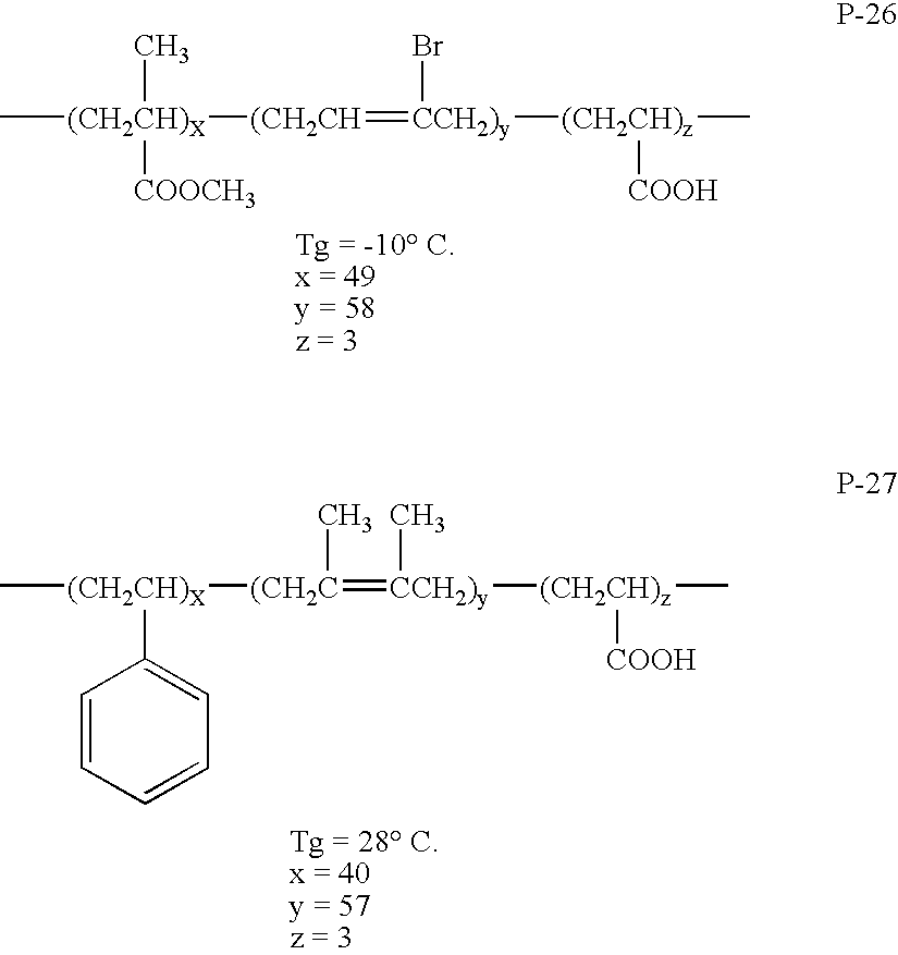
C[(CH2CH)X]([(CH2CH]=[CCH2)y](Br)[(CH2CH)z]([COOH])C)([COOCH3])C.C[(CH2CH)X]([(CH2C](=[CCH2)y]([(CH2CH)z](C)[COOH])C)C)C1=CC=CC=C1
